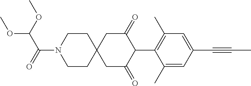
C1CN(C(=O)C(OC)OC)CCC12CC(=O)C(C1=C(C)C=C(C#CC)C=C1C)C(=O)C2
